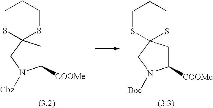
C1C([COOMe])N([Cbz])CC12SCCCS2.C1C([COOMe])N([Boc])CC12SCCCS2
